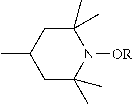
C1C(C)(C)N([OR])C(C)(C)CC1C
